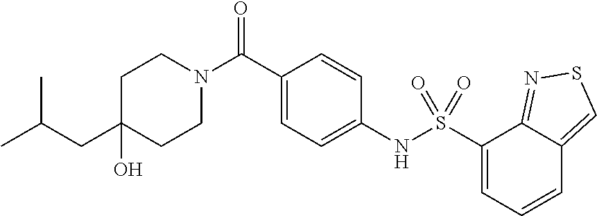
C1CN(C(C2=CC=C(NS(C3=CC=CC4=CSN=C34)(=O)=O)C=C2)=O)CCC1(O)CC(C)C
